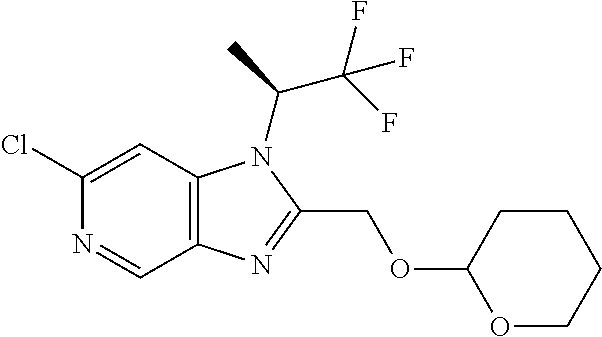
C12=C(C=C(Cl)N=C1)N(C(C)C(F)(F)F)C(COC1OCCCC1)=N2
